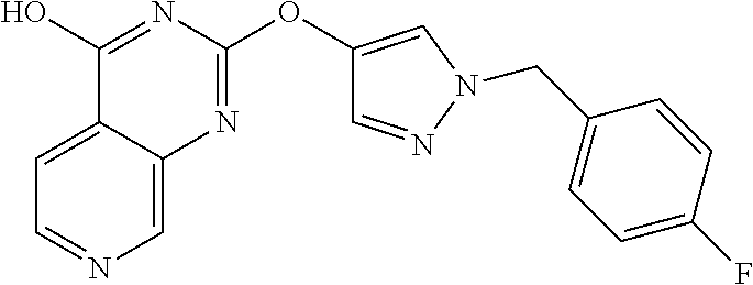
C1=C2C(=CN=C1)N=C(OC1=CN(CC3=CC=C(F)C=C3)N=C1)N=C2O
